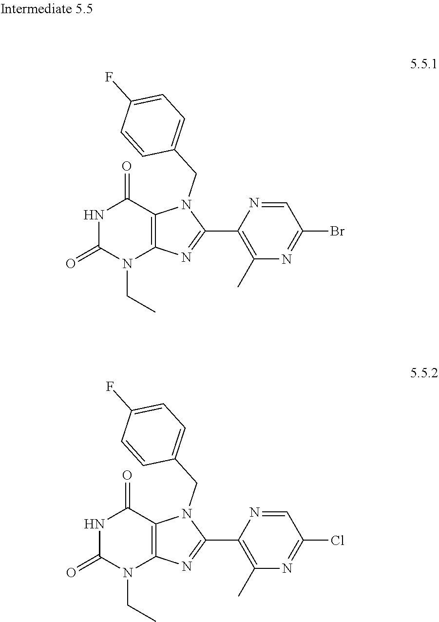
N1C(=O)N(CC)C2=C(C1=O)N(CC1=CC=C(F)C=C1)C(C1=C(C)N=C(Br)C=N1)=N2.N1C(=O)N(CC)C2=C(C1=O)N(CC1=CC=C(F)C=C1)C(C1=C(C)N=C(Cl)C=N1)=N2
